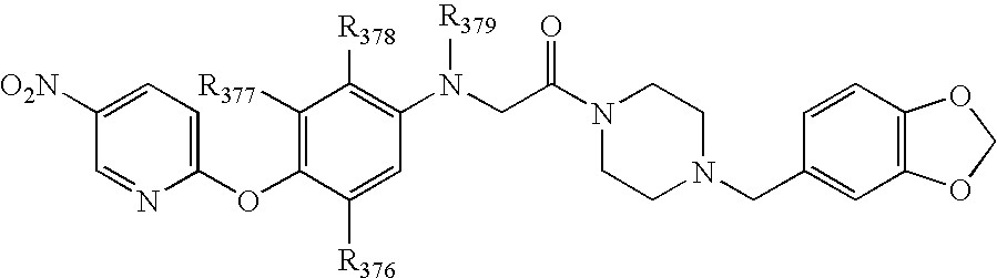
C1(N(CC(=O)N2CCN(CC3=CC4=C(C=C3)OCO4)CC2)[R379])=C([R378])C([R377])=C(OC2=CC=C([NO2])C=N2)C([R376])=C1
